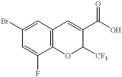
C12=C(C=C(Br)C=C1F)C=C(C(O)=O)C([CF3])O2
